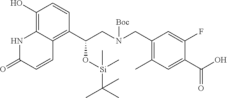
C1(O)=C2C(=C(C(CN(CC3=C(C)C=C(C(O)=O)C(F)=C3)[Boc])O[Si](C)(C(C)(C)C)C)C=C1)C=CC(=O)N2
